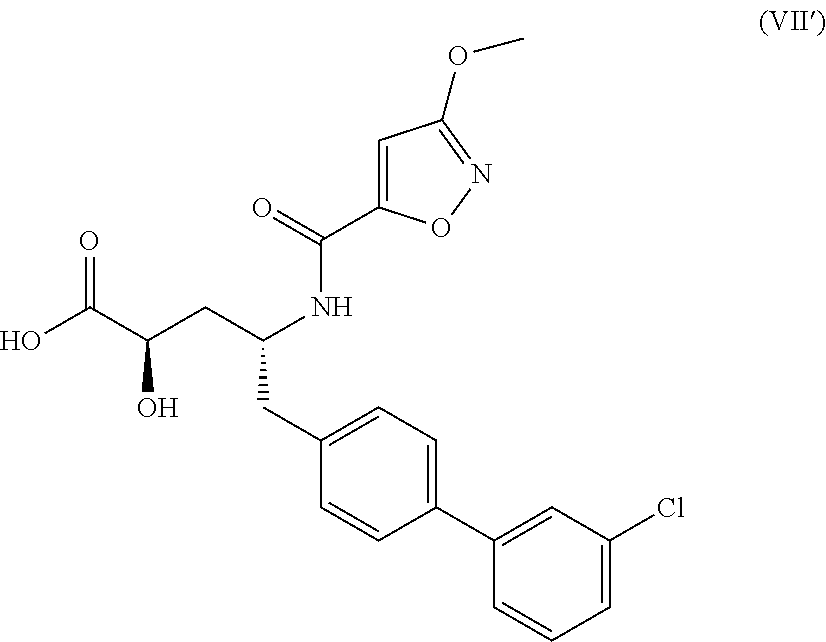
C1(C2=CC=C(CC(CC(C(O)=O)O)NC(C3=CC(OC)=NO3)=O)C=C2)=CC(Cl)=CC=C1
